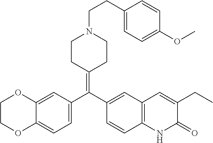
C1=C2C(=CC=C1C(=C1CCN(CCC3=CC=C(OC)C=C3)CC1)C1=CC3=C(C=C1)NC(=O)C(CC)=C3)OCCO2
